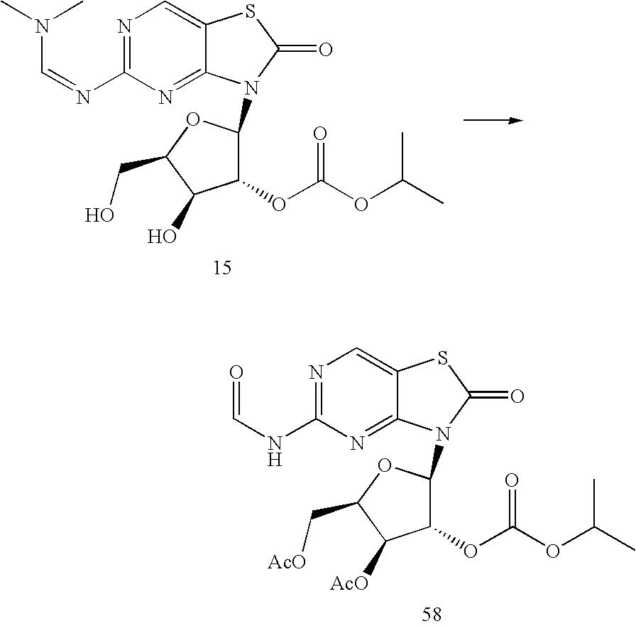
N1=C(N=CN(C)C)N=C2C(=C1)SC(=O)N2C1C(OC(OC(C)C)=O)C(O)C(CO)O1.N1=C(NC=O)N=C2C(=C1)SC(=O)N2C1C(OC(OC(C)C)=O)C([AcO])C(C[AcO])O1
